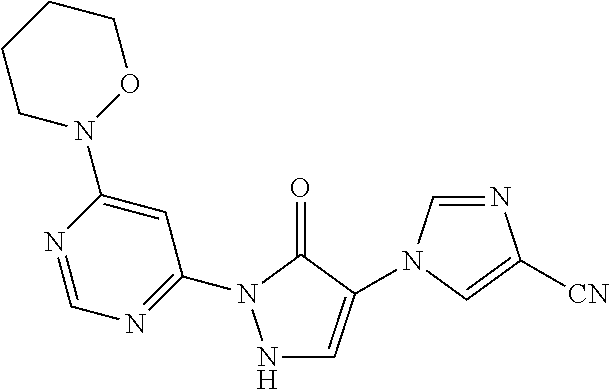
N1=C(N2NC=C(N3C=NC([CN])=C3)C2=O)C=C(N2OCCCC2)N=C1
